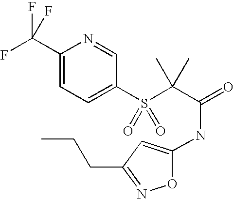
C1(C(F)(F)F)=CC=C(S(C(C(=O)NC2=CC(CCC)=NO2)(C)C)(=O)=O)C=N1
